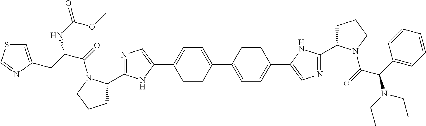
C1=CC(C2=CC=C(C3=CN=C(C4CCCN4C(=O)C(C4=CC=CC=C4)N(CC)CC)N3)C=C2)=CC=C1C1=CN=C(C2CCCN2C(=O)C(CC2=CSC=N2)NC(OC)=O)N1
